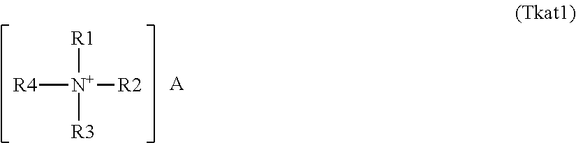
[R4][N+]([R1])([R3])[R2].[A]
